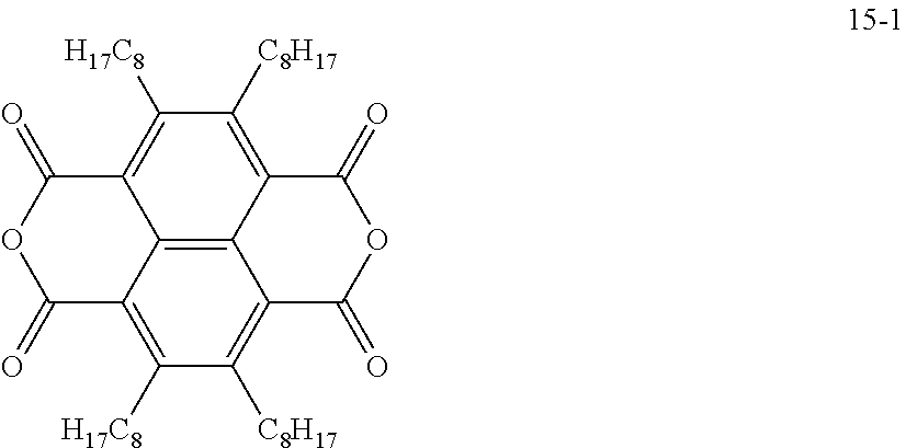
C12=C3C4=C([C8H17])C([H17C8])=C1C(=O)OC(=O)C2=C([H17C8])C([C8H17])=C3C(=O)OC4=O
